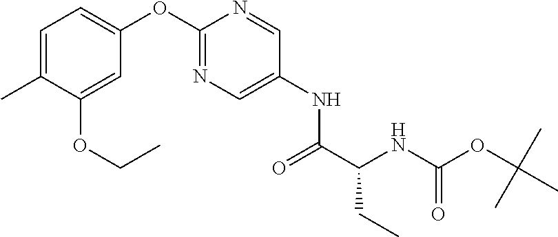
N(C1=CN=C(OC2=CC=C(C)C(OCC)=C2)N=C1)C(C(NC(OC(C)(C)C)=O)CC)=O
